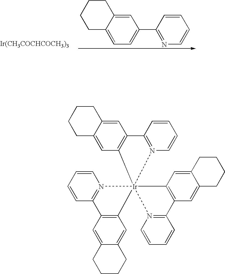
C12=CC=C(C3=NC=CC=C3)C=C1CCCC2.[Ir(CH3COCHCOCH3)3].C12=CC3=C(C=C1CCCC2)C1=N(C=CC=C1)[Ir]312(C3=C(C=C4C(=C3)CCCC4)C3=N1C=CC=C3)C1=C(C=C3C(=C1)CCCC3)C1=N2C=CC=C1
